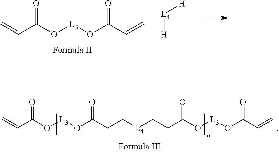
C=CC(O[L3]OC(C=C)=O)=O.[H][L4][H].C=CC(O[L3]OC(CC[L4]CCC(O[L3]OC(C=C)=O)=O)=O)=O
